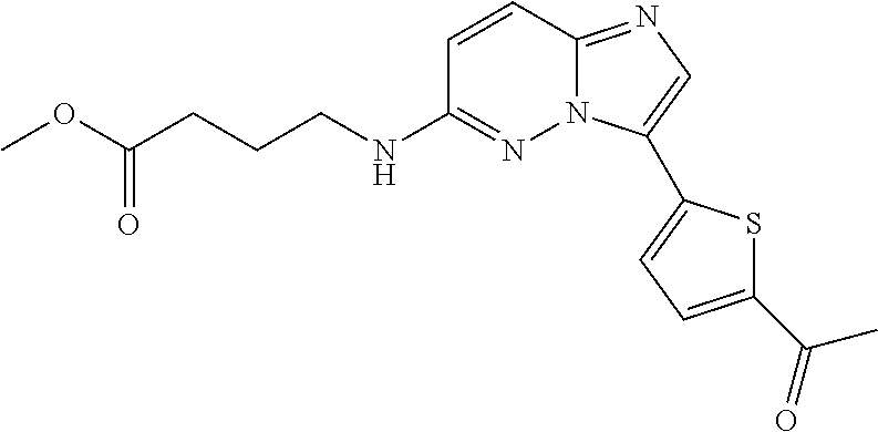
C1=CC2=NC=C(C3=CC=C(C(=O)C)S3)N2N=C1NCCCC(OC)=O
